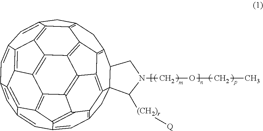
C1C2=C3C4=C5C6(C2CN(COCC)C6[(CH2)r][Q])CC2=C5C5=C6C(=C2)C=C2C=C7C=C8C=C9CC1=C1C9=C9C8=C8C7=C2C6=C2C8=C9C(=C13)C4=C52
